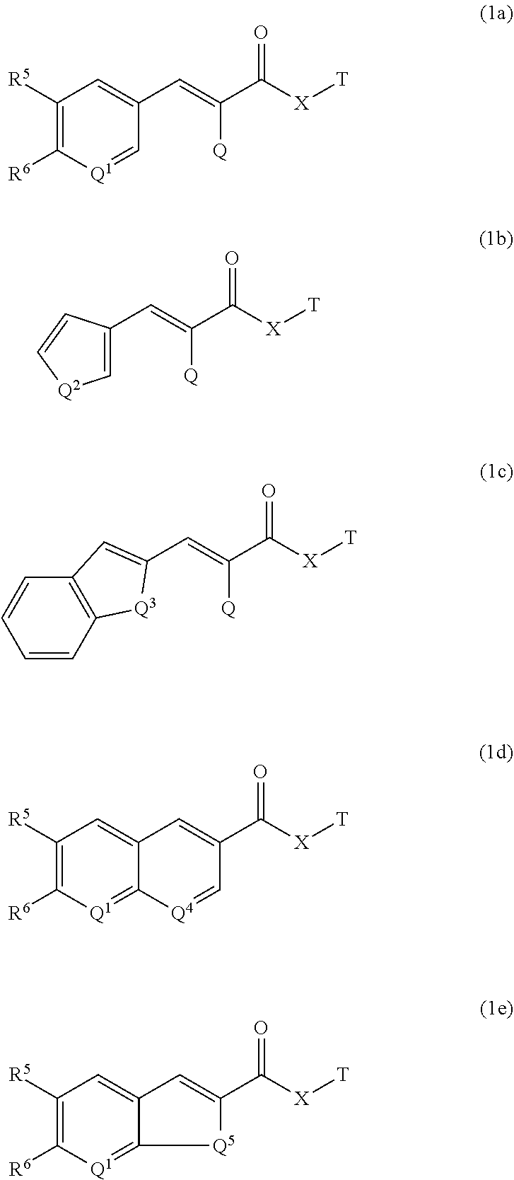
C1([R5])=C([R6])[Q1]=CC(C=C(C([X][T])=O)[Q])=C1.C1(C=C(C([X][T])=O)[Q])=C[Q2]C=C1.C(=C(C([X][T])=O)[Q])C1=CC2=C(C=CC=C2)[Q3]1.C1([R5])=C([R6])[Q1]=C2C(=C1)C=C(C([X][T])=O)C=[Q4]2.C1([R5])=C([R6])[Q1]=C2C(=C1)C=C(C([X][T])=O)[Q5]2
